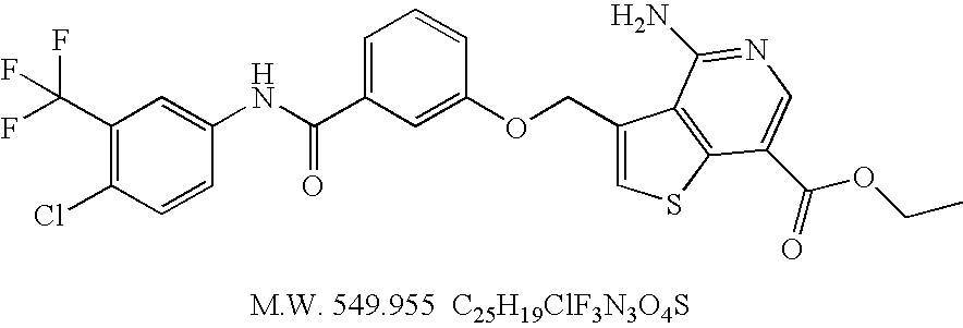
C1(C(F)(F)F)=C(Cl)C=CC(NC(C2=CC=CC(OCC3=CSC4=C3C(N)=NC=C4C(=O)OCC)=C2)=O)=C1
